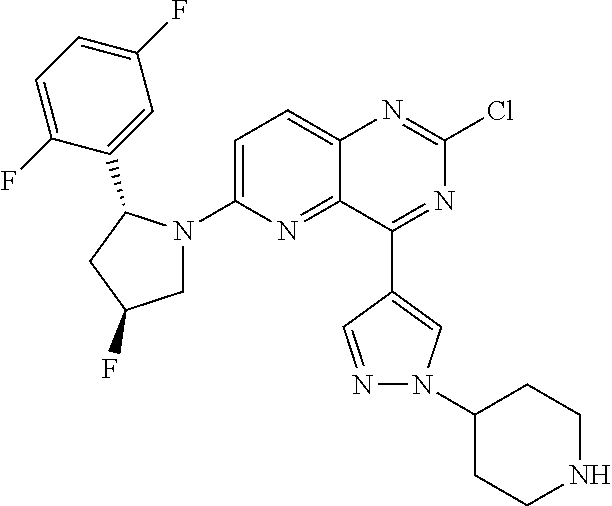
C12=CC=C(N3CC(F)CC3C3=CC(F)=CC=C3F)N=C1C(C1=CN(C3CCNCC3)N=C1)=NC(Cl)=N2
